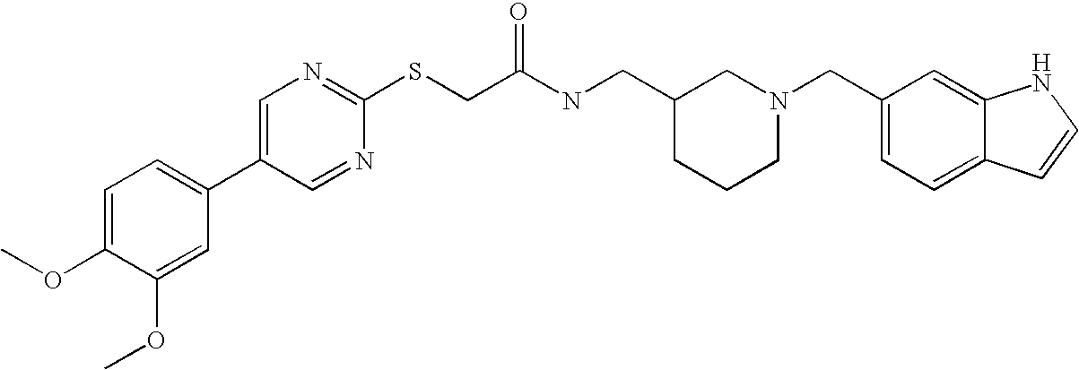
C1=C(OC)C(OC)=CC(C2=CN=C(SCC(NCC3CCCN(CC4=CC=C5C(=C4)NC=C5)C3)=O)N=C2)=C1
